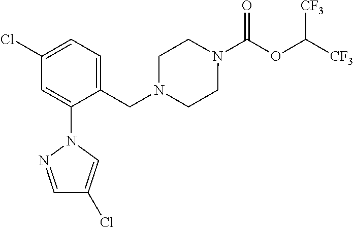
N1(C(OC([CF3])[CF3])=O)CCN(CC2=CC=C(Cl)C=C2N2N=CC(Cl)=C2)CC1
